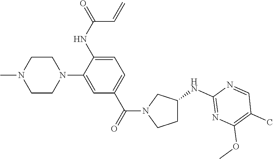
C1=C(N2CCN(C)CC2)C(NC(=O)C=C)=CC=C1C(=O)N1CCC(NC2=NC(OC)=C(C)C=N2)C1
